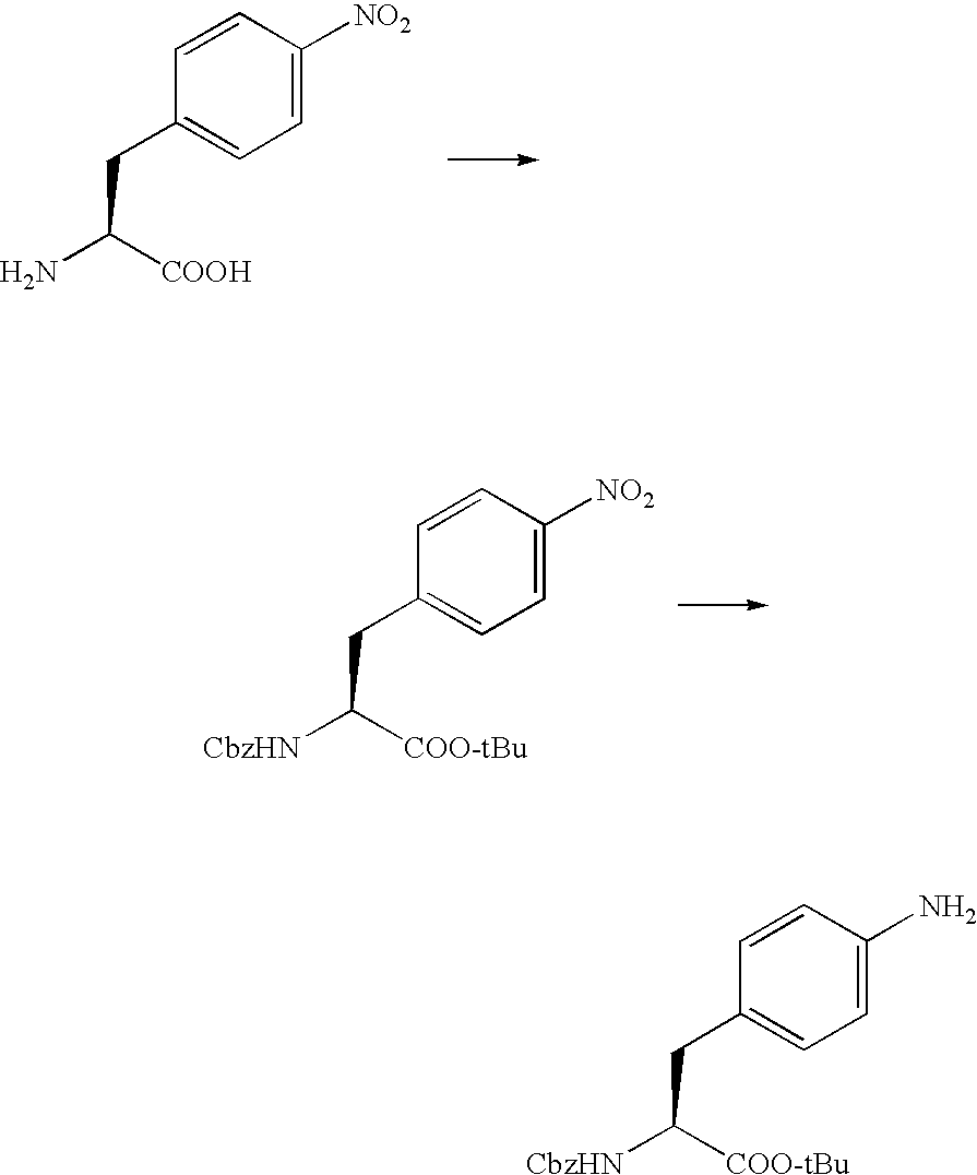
C1=C([NO2])C=CC(CC(N)[COOH])=C1.C1=C([NO2])C=CC(CC([CbzHN])[COO-tBu])=C1.C1=C(N)C=CC(CC([CbzHN])[COO-tBu])=C1
